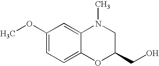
C1(OC)=CC=C2C(=C1)N(C)CC(CO)O2
